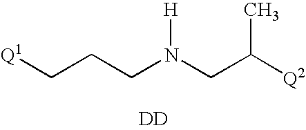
[Q1]CCCN(CC([Q2])C)[H].[DD]
